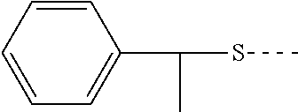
C1=CC=CC(C(SC)C)=C1
